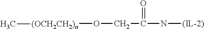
O([(OCH2CH2)n]C)CC(N[(IL-2)])=O
